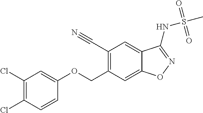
C(C1=C(C#N)C=C2C(=C1)ON=C2NS(C)(=O)=O)OC1=CC(Cl)=C(Cl)C=C1
